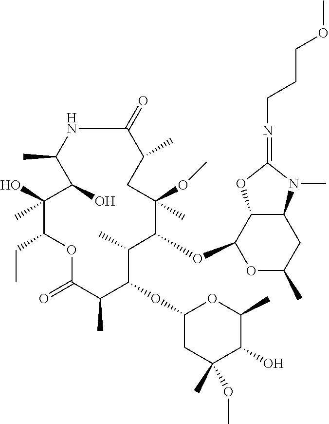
N1C(=O)C(C)CC(C)(OC)C(OC2OC(C)CC3C2OC(=NCCCOC)N3C)C(C)C(OC2CC(C)(OC)C(O)C(C)O2)C(C)C(=O)OC(CC)C(O)(C)C(O)C1C
